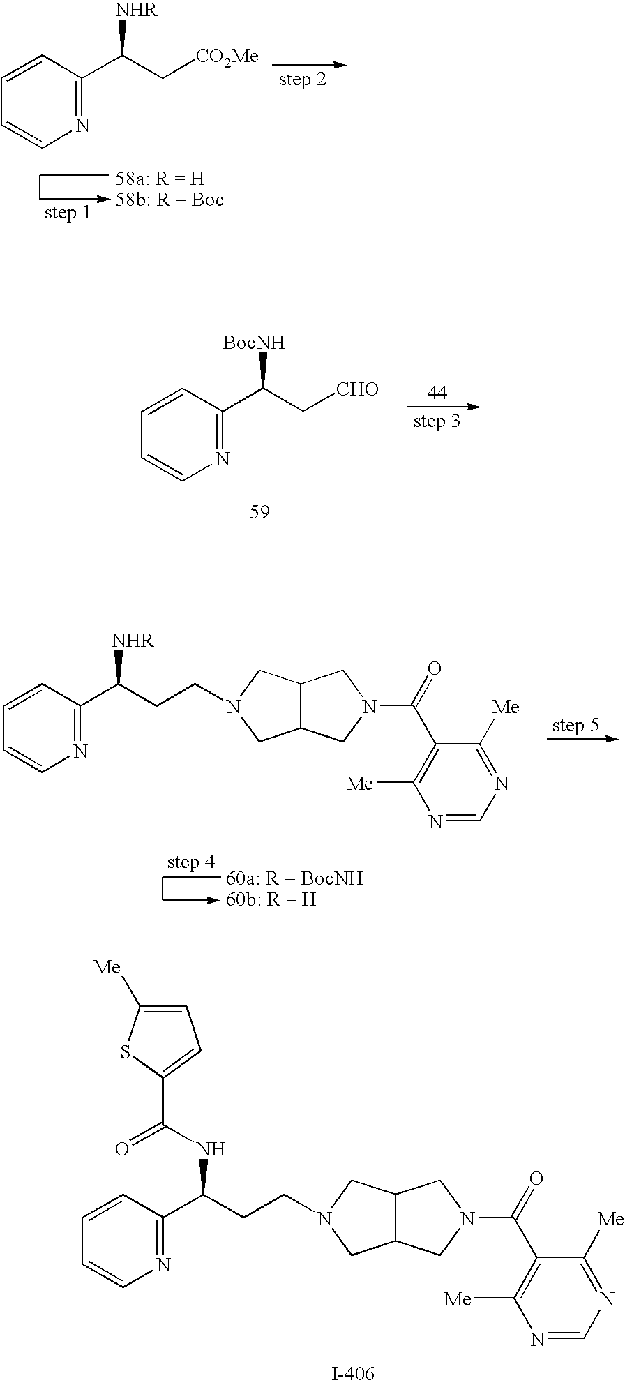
N1=C(C(CCN2CC3C(C2)CN(C(=O)C2=C([Me])N=CN=C2[Me])C3)NC(=O)C2=CC=C([Me])S2)C=CC=C1.N1=C(C([BocNH])C[CHO])C=CC=C1.N1=C(C(CCN2CC3C(C2)CN(C(=O)C2=C([Me])N=CN=C2[Me])C3)[NHR])C=CC=C1.N1=C(C([NHR])C[CO2Me])C=CC=C1
